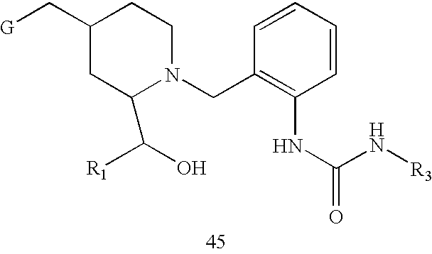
[G]CC1CC(C(O)[R1])N(CC2=C(NC(=O)N[R3])C=CC=C2)CC1
